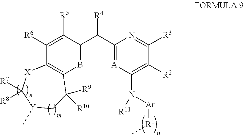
B1=C(C(C2=[A]C(N([Ar][R1]C)[R11])=C([R2])C([R3])=N2)[R4])C([R5])=C([R6])C2=C1C([R9])([R10])C[Y](C)C([R7])([R8])[X]2
